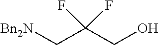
[Bn2N]CC(CO)(F)F
